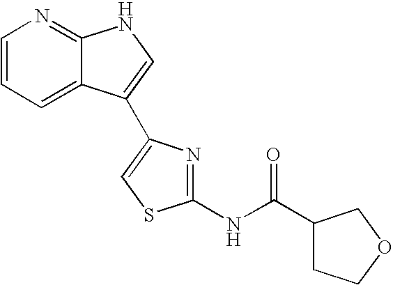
C1=CN=C2C(=C1)C(C1=CSC(NC(C3CCOC3)=O)=N1)=CN2
